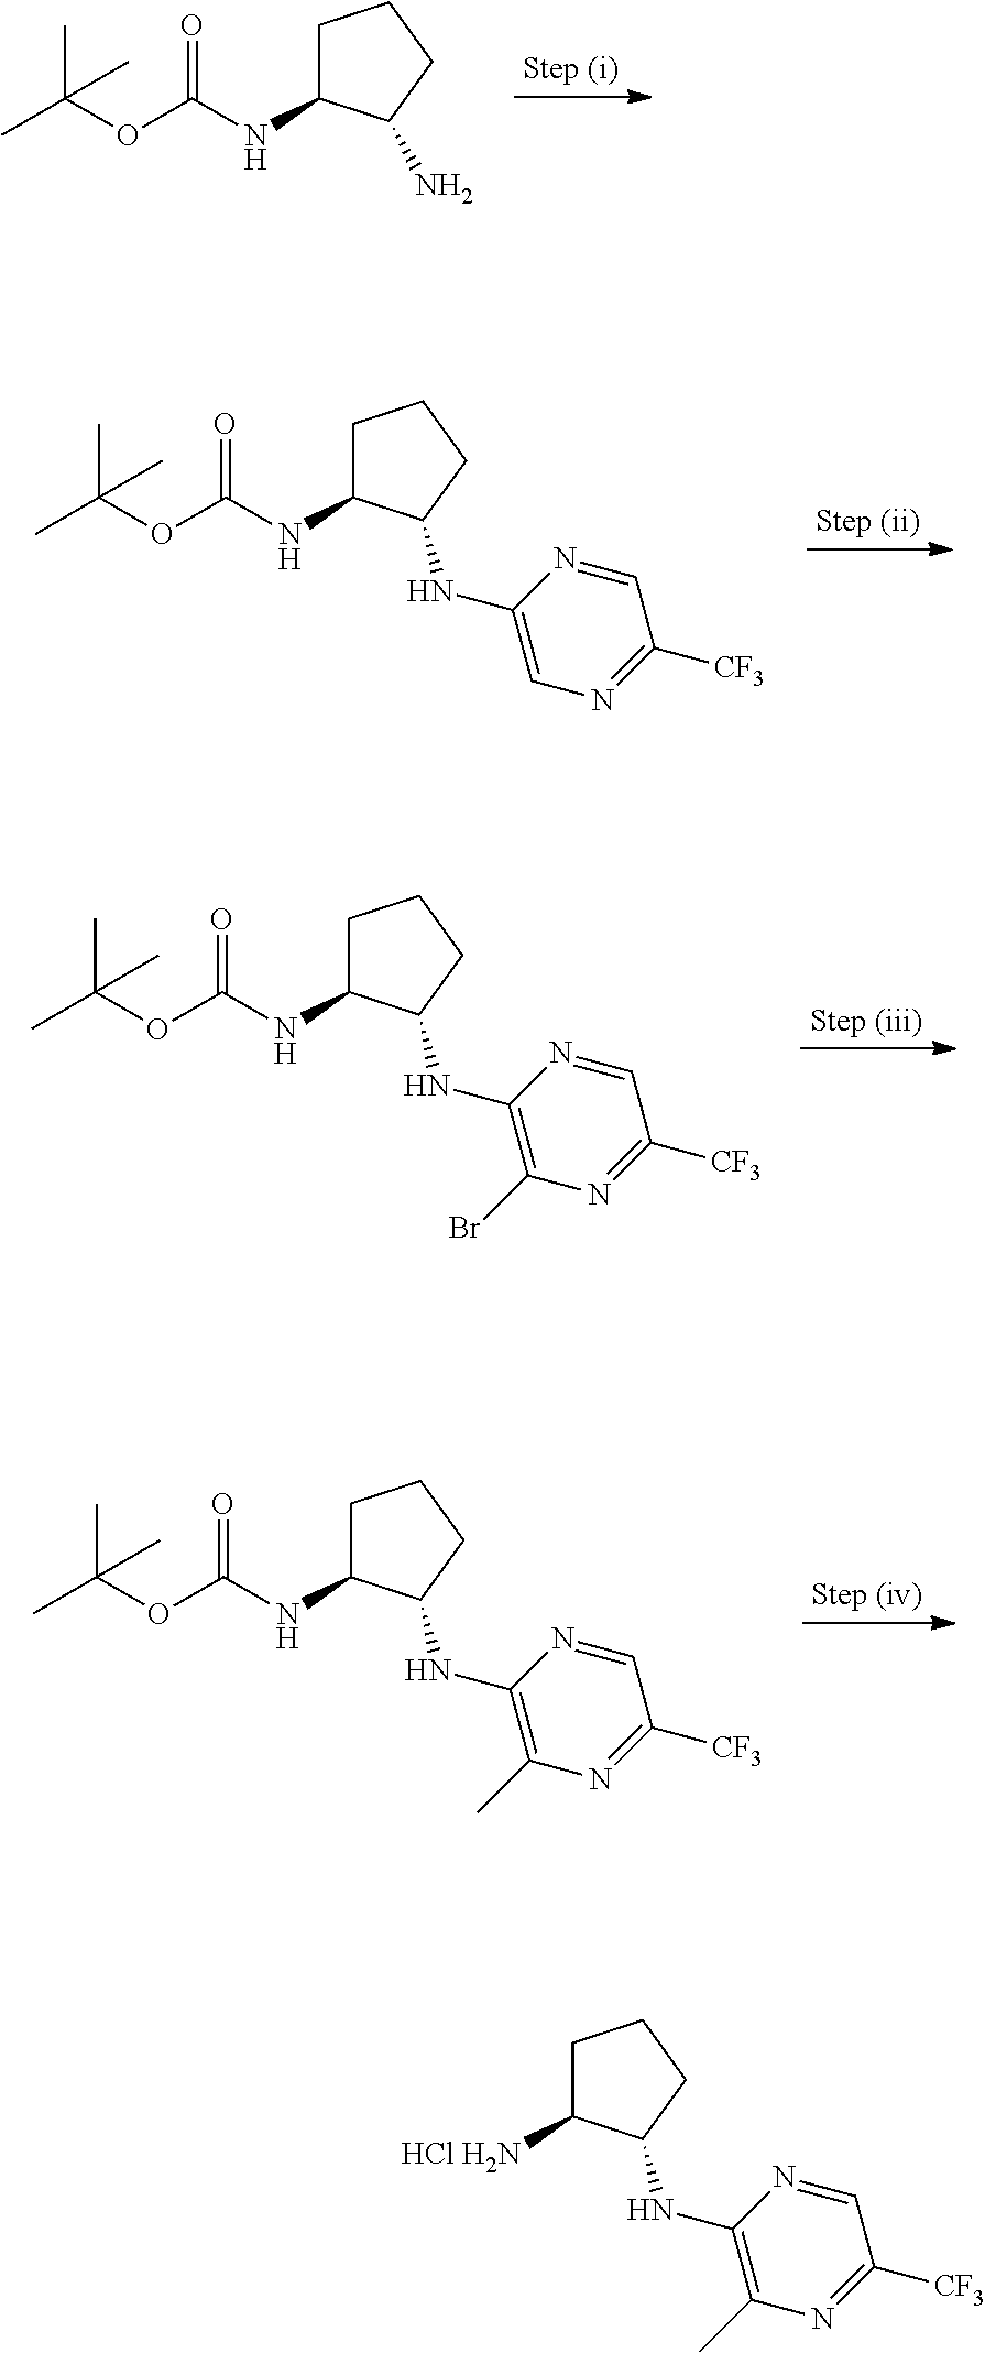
C1C(NC(OC(C)(C)C)=O)C(N)CC1.C1C(NC(OC(C)(C)C)=O)C(NC2=CN=C([CF3])C=N2)CC1.C1C(NC(OC(C)(C)C)=O)C(NC2=C(Br)N=C([CF3])C=N2)CC1.C1C(NC(OC(C)(C)C)=O)C(NC2=C(C)N=C([CF3])C=N2)CC1.C1C([HCl H2N])C(NC2=C(C)N=C([CF3])C=N2)CC1
